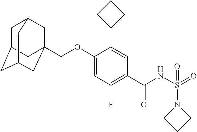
C1=C(OCC23CC4CC(CC(C2)C4)C3)C(C2CCC2)=CC(C(NS(N2CCC2)(=O)=O)=O)=C1F
